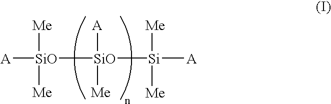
[A][SiO]([SiO]([Si]([A])([Me])[Me])([A])[Me])([Me])[Me]
